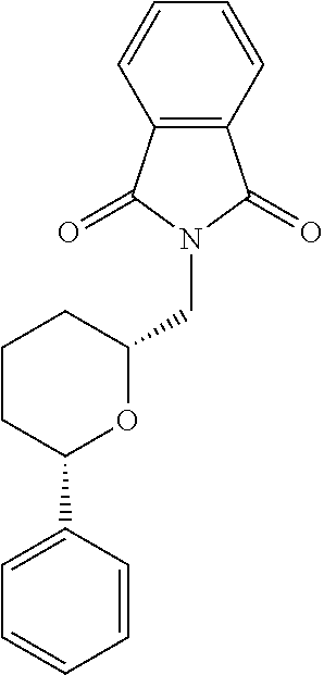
C12=C(C=CC=C1)C(=O)N(CC1OC(C3=CC=CC=C3)CCC1)C2=O
